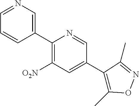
C1(C2=CN=CC=C2)=C([O2N])C=C(C2=C(C)ON=C2C)C=N1
